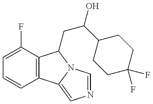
C1=C(F)C2=C(C=C1)C1=CN=CN1C2CC(O)C1CCC(F)(F)CC1
